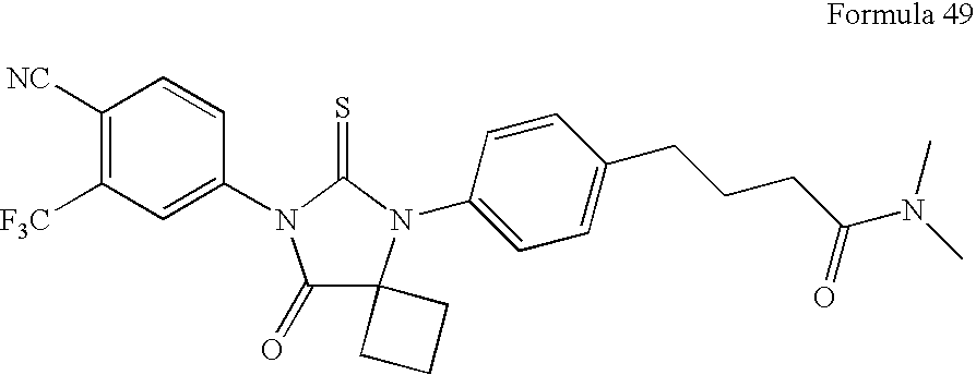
C1([NC])=C([F3C])C=C(N2C(=O)C3(N(C4=CC=C(CCCC(N(C)C)=O)C=C4)C2=S)CCC3)C=C1
